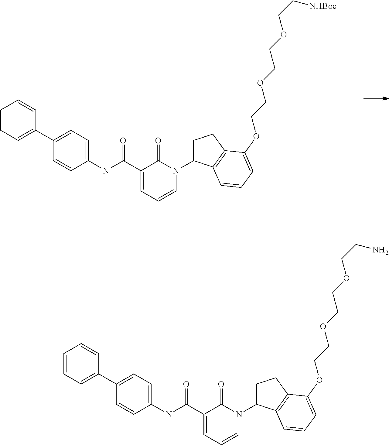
C1=CC=C(C2=CC=C(NC(C3=CC=CN(C4CCC5=C4C=CC=C5OCCOCCOCC[NHBoc])C3=O)=O)C=C2)C=C1.C1=CC=C(C2=CC=C(NC(C3=CC=CN(C4CCC5=C4C=CC=C5OCCOCCOCCN)C3=O)=O)C=C2)C=C1
